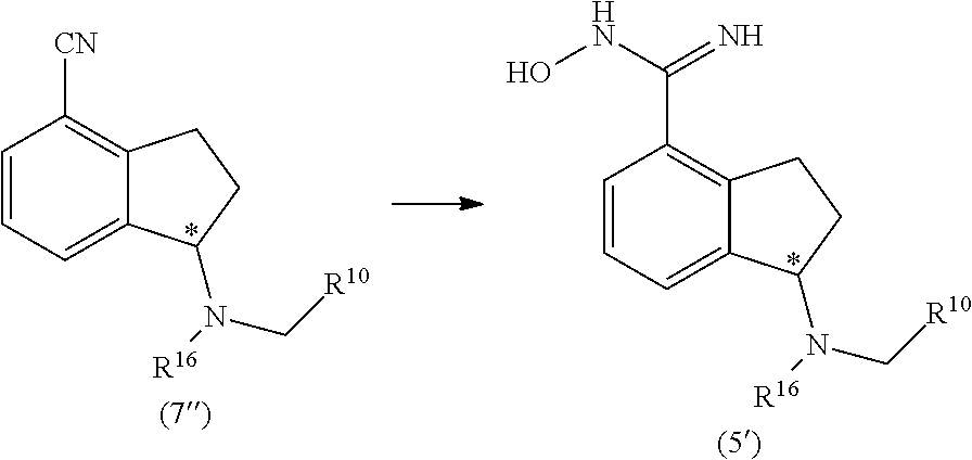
C12=CC=CC([CN])=C1CCC2N([R16])C[R10].C12=CC=CC(C(NO)=N)=C1CCC2N([R16])C[R10]
